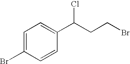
C1=C(Br)C=CC(C(CCBr)Cl)=C1
